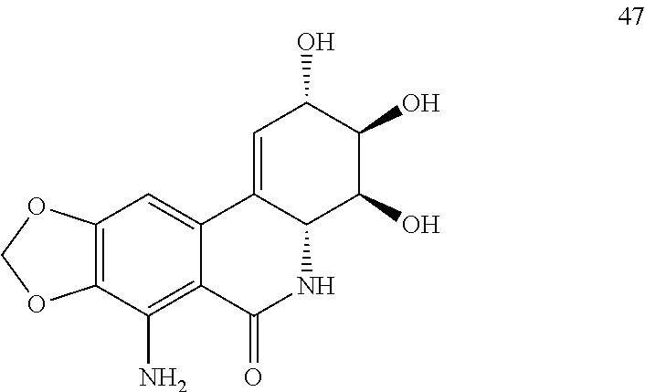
C12=CC(O)C(O)C(O)C1NC(=O)C1=C(N)C3=C(C=C21)OCO3
